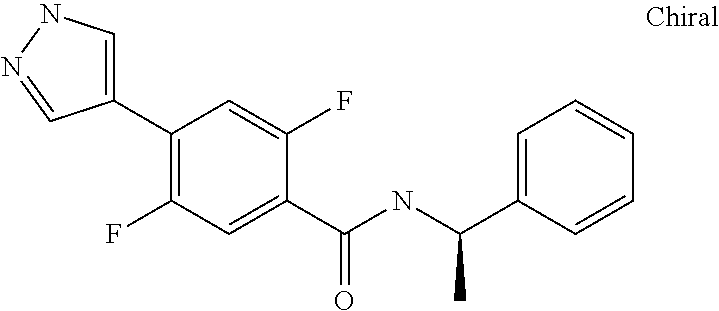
C1=C(C2=C(F)C=C(C(NC(C3=CC=CC=C3)C)=O)C(F)=C2)C=NN1
